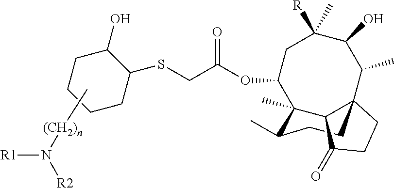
C1(SCC(OC2CC([R])(C)C(O)C(C)C34CCC(C)C2(C)C3C(=O)CC4)=O)C(O)CCCC1.C[(CH2)n]N([R1])[R2]
